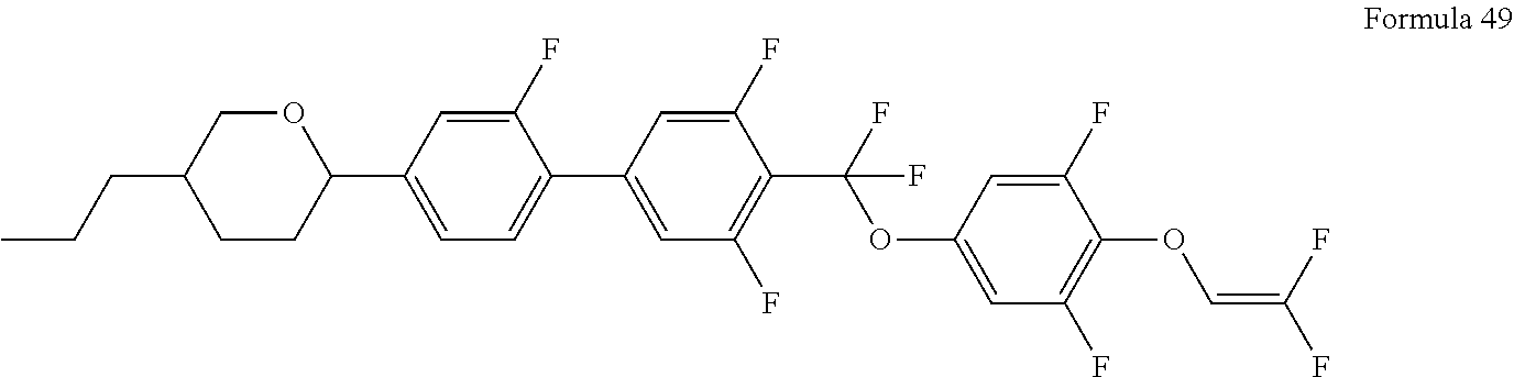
C1(F)=CC(C2OCC(CCC)CC2)=CC=C1C1=CC(F)=C(C(F)(OC2=CC(F)=C(OC=C(F)F)C(F)=C2)F)C(F)=C1
